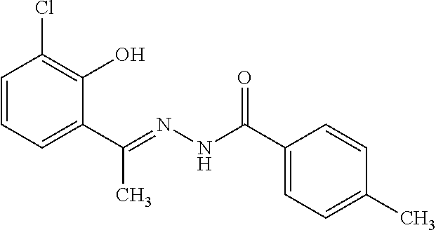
C1=CC=C(C(=NNC(C2=CC=C(C)C=C2)=O)C)C(O)=C1Cl
